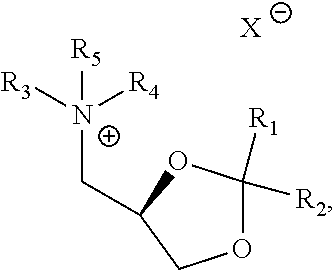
O1C([R1])([R2])OC(C[N+]([R3])([R4])[R5])C1.[X]
